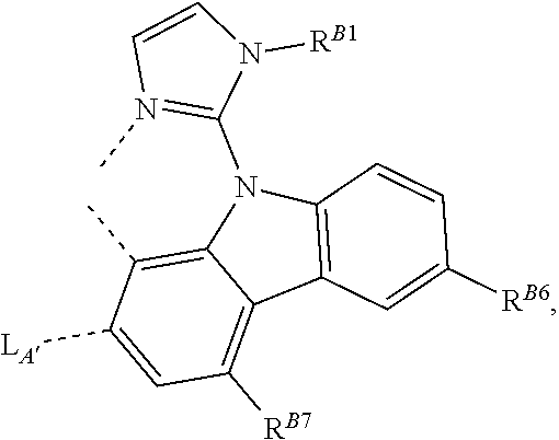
C12=C(C)C([LA])=CC([RB7])=C1C1=C(N2C2=N(C)C=CN2[RB1])C=CC([RB6])=C1
